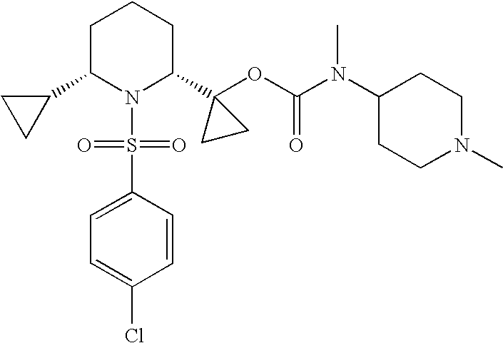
C1C(C2CC2)N(S(=O)(=O)C2=CC=C(Cl)C=C2)C(C2(OC(N(C3CCN(C)CC3)C)=O)CC2)CC1
